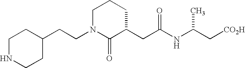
C1NCCC(CCN2C(=O)C(CC(NC(C[CO2H])C)=O)CCC2)C1
